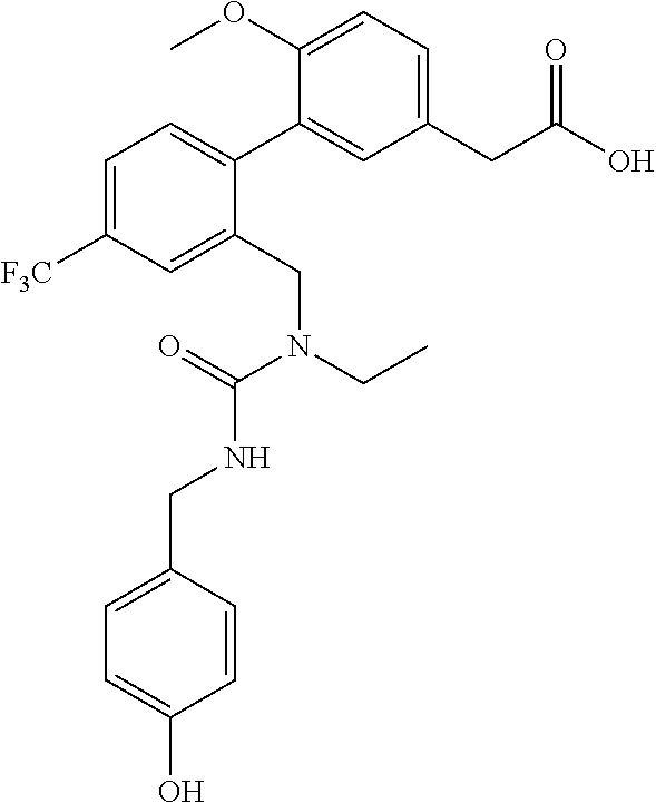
C1(CC(O)=O)=CC=C(OC)C(C2=CC=C([F3C])C=C2CN(CC)C(=O)NCC2=CC=C(O)C=C2)=C1
